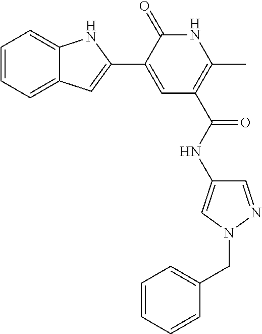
C1=CC=C2C(=C1)NC(C1=CC(C(NC3=CN(CC4=CC=CC=C4)N=C3)=O)=C(C)NC1=O)=C2
